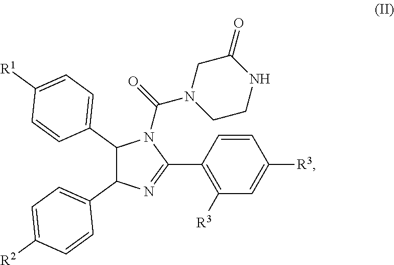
C1(C2=CC=C([R1])C=C2)C(C2=CC=C([R2])C=C2)N=C(C2=C([R3])C=C([R3])C=C2)N1C(=O)N1CCNC(=O)C1
